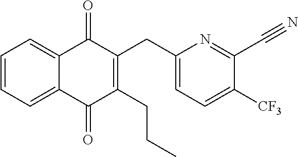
C1=CC=C2C(=C1)C(=O)C(CC1=CC=C([CF3])C(C#N)=N1)=C(CCC)C2=O
